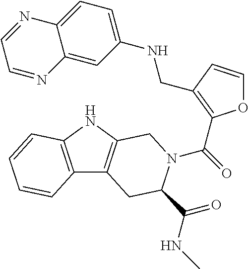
C1(NCC2=C(C(=O)N3C(C(=O)NC)CC4=C(NC5=C4C=CC=C5)C3)OC=C2)=CC=C2C(=C1)N=CC=N2
